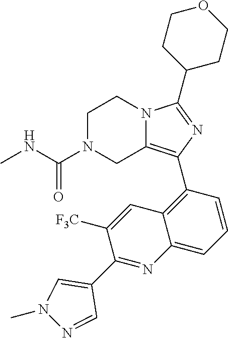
C1N(C(NC)=O)CC2=C(C3=C4C(=CC=C3)N=C(C3=CN(C)N=C3)C([F3C])=C4)N=C(C3CCOCC3)N2C1
